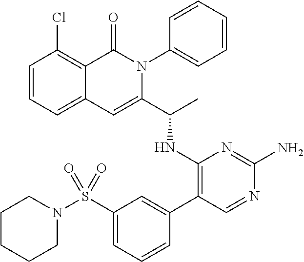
C1=CC=C2C(=C1Cl)C(=O)N(C1=CC=CC=C1)C(C(C)NC1=C(C3=CC(S(=O)(N4CCCCC4)=O)=CC=C3)C=NC(N)=N1)=C2
